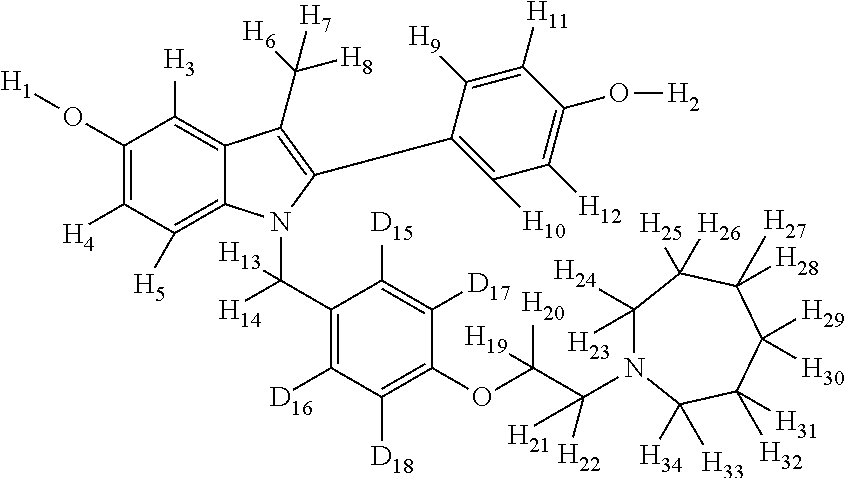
C1(O[H1])=C([H4])C([H5])=C2C(=C1[H3])C(C([H6])([H8])[H7])=C(C1=C([H10])C([H12])=C(O[H2])C([H11])=C1[H9])N2C(C1=C([D16])C([D18])=C(OC(C([H21])([H22])N2C([H23])([H24])C([H25])([H26])C([H28])([H27])C([H29])([H30])C([H31])([H32])C2([H34])[H33])([H20])[H19])C([D17])=C1[D15])([H14])[H13]
